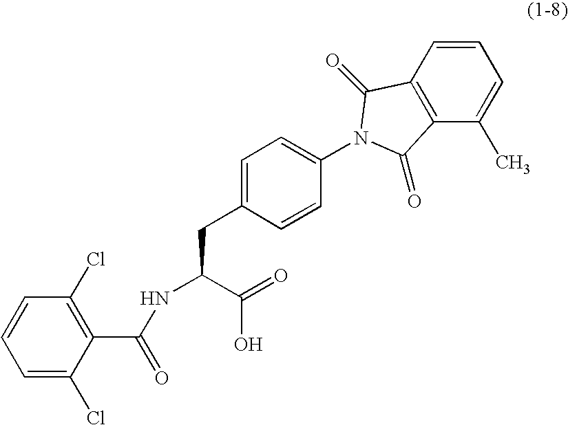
C1=C(Cl)C(C(NC(C(=O)O)CC2=CC=C(N3C(=O)C4=C(C(C)=CC=C4)C3=O)C=C2)=O)=C(Cl)C=C1
